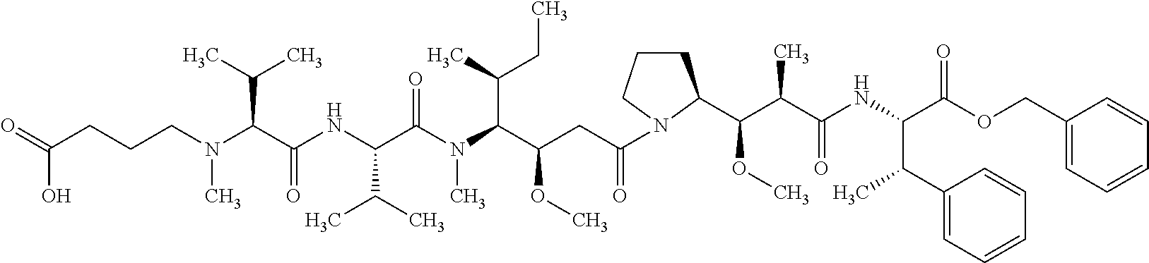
O=C(CCCN(C(C(NC(C(N(C(C(CC(=O)N1CCCC1C(C(C(NC(C(OCC1=CC=CC=C1)=O)C(C1=CC=CC=C1)C)=O)C)OC)OC)C(C)CC)C)=O)C(C)C)=O)C(C)C)C)O
